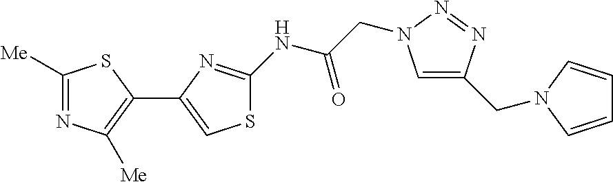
C1([Me])=NC([Me])=C(C2=CSC(NC(CN3C=C(CN4C=CC=C4)N=N3)=O)=N2)S1
